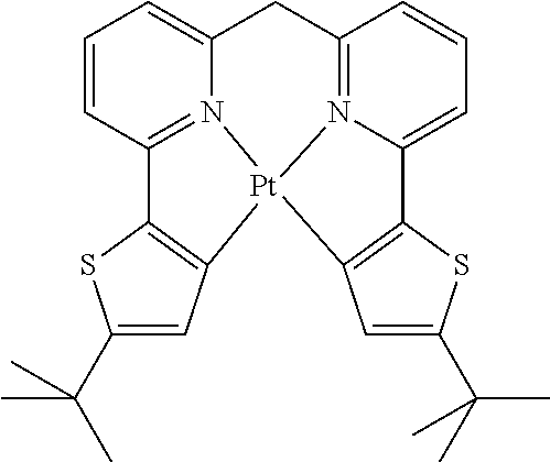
C12=N3C(=CC=C1)CC1=N4C(=CC=C1)C1=C([Pt]34C3=C2SC(C(C)(C)C)=C3)C=C(C(C)(C)C)S1
